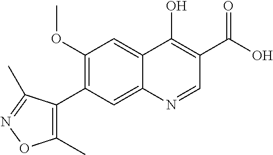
C1(OC)=C(C2=C(C)ON=C2C)C=C2C(=C1)C(O)=C(C(O)=O)C=N2
